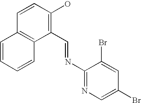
C1=CC=CC2=C1C=CC(O)=C2C=NC1=NC=C(Br)C=C1Br
